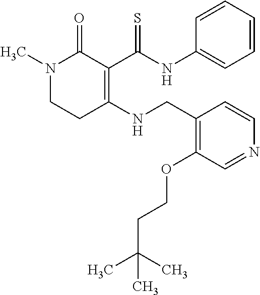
C1=CC=CC(NC(C2=C(NCC3=C(OCCC(C)(C)C)C=NC=C3)CCN(C)C2=O)=S)=C1
